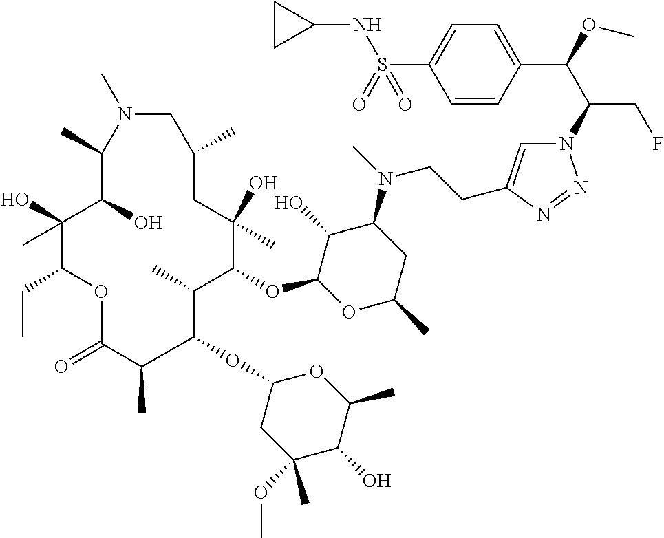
N1=NN(C(C(C2=CC=C(S(=O)(NC3CC3)=O)C=C2)OC)CF)C=C1CCN(C1C(O)C(OC2C(C)C(OC3CC(OC)(C)C(O)C(C)O3)C(C)C(=O)OC(CC)C(O)(C)C(O)C(C)N(C)CC(C)CC2(O)C)OC(C)C1)C
